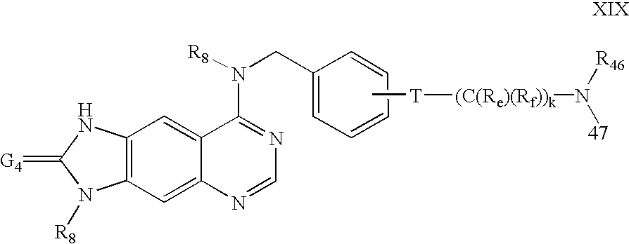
C12=C(C=C3C(=C1)C(N([R8])CC1=CC=CC=C1)=NC=N3)N([R8])C(=[G4])N2.C[T][(C(Re)(Rf))k]N([47])[R46]
